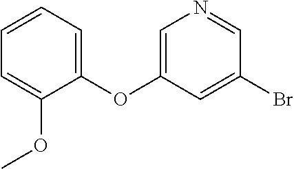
C1=CC=C(OC2=CN=CC(Br)=C2)C(OC)=C1
